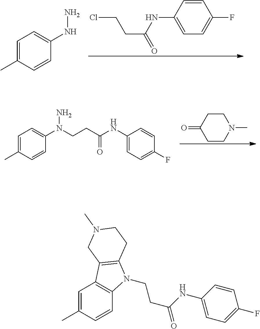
ClCCC(NC1=CC=C(F)C=C1)=O.C1=CC(C)=CC=C1NN.C1CN(C)CCC1=O.C1=C(C)C=CC(N(CCC(NC2=CC=C(F)C=C2)=O)N)=C1.C(CC(NC1=CC=C(F)C=C1)=O)N1C2=C(C=C(C)C=C2)C2=C1CCN(C)C2
